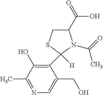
C1(C(O)=O)CSC([H])(C2=C(O)C(C)=NC=C2CO)N1C(=O)C
